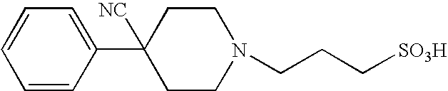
C1=CC(C2([NC])CCN(CCC[SO3H])CC2)=CC=C1
